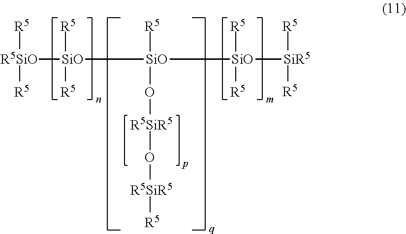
[R5SiO]([SiO]([SiO]([SiO]([SiR5]([R5])[R5])([R5])[R5])([R5])O[R5SiR5]O[R5SiR5][R5])([R5])[R5])([R5])[R5]
